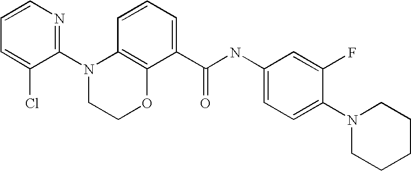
C1(N2CCOC3=C2C=CC=C3C(NC2=CC=C(N3CCCCC3)C(F)=C2)=O)=NC=CC=C1Cl
